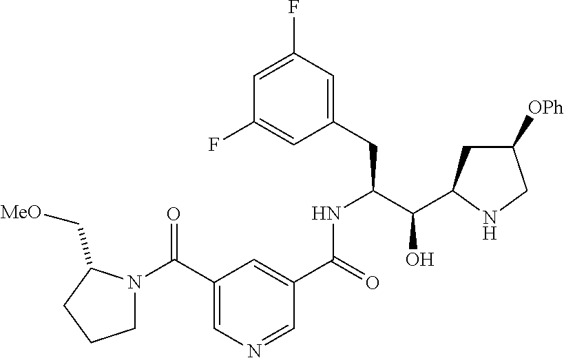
C1(CC(C(C2CC([OPh])CN2)O)NC(C2=CC(C(N3CCCC3C[MeO])=O)=CN=C2)=O)=CC(F)=CC(F)=C1
